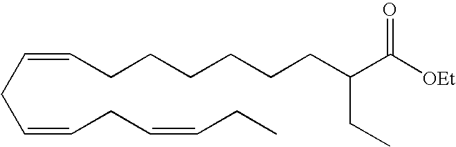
C(=CCC=CCC)CC=CCCCCCCC(C([OEt])=O)CC
